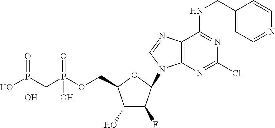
C1(O)C(F)C(N2C3=C(N=C2)C(NCC2=CC=NC=C2)=NC(Cl)=N3)OC1COP(CP(O)(=O)O)(=O)O
